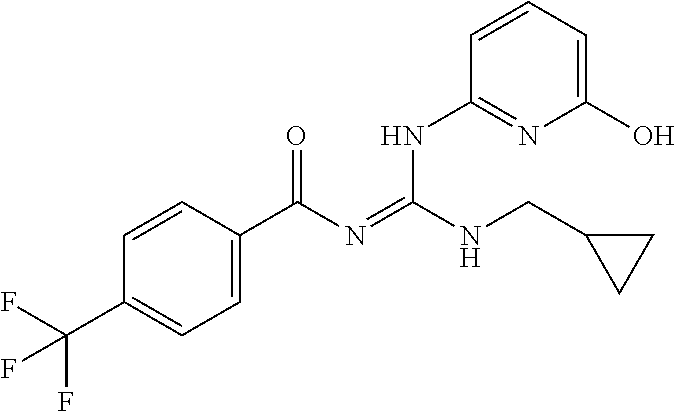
C1=CC(C(N=C(NCC2CC2)NC2=NC(O)=CC=C2)=O)=CC=C1C(F)(F)F
